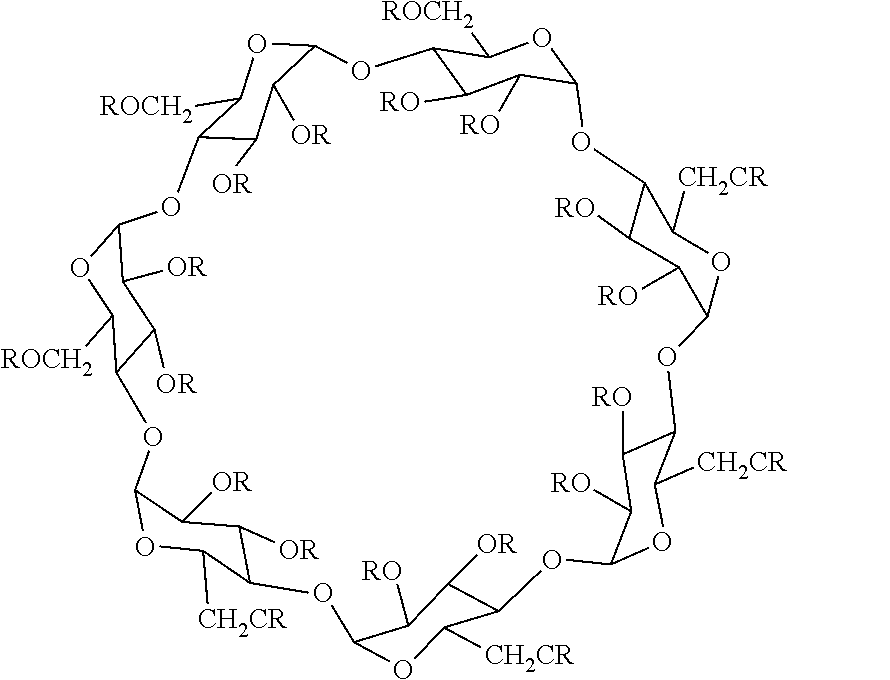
C12C([RO])C([RO])C(OC1[ROCH2])OC1C([RO])C([RO])C(OC1[CH2CR])OC1C([RO])C([RO])C(OC1[CH2CR])OC1C([OR])C([RO])C(OC1[CH2CR])OC1C([OR])C([OR])C(OC1[CH2CR])OC1C([OR])C([OR])C(OC1[ROCH2])OC1C([OR])C([OR])C(O2)OC1[ROCH2]
